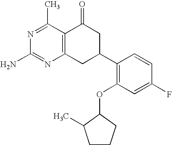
C12=C(CC(C3=C(OC4C(C)CCC4)C=C(F)C=C3)CC1=O)N=C(N)N=C2C
